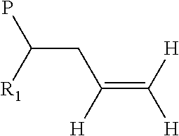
C(CC(=C([H])[H])[H])([R1])P
